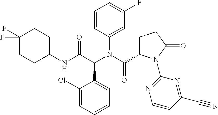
C1=C(C(C(=O)NC2CCC(F)(F)CC2)N(C(C2CCC(=O)N2C2=NC=CC(C#N)=N2)=O)C2=CC(F)=CC=C2)C(Cl)=CC=C1
